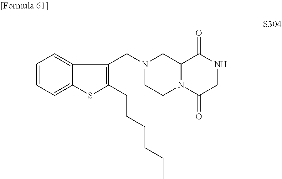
C1=CC=C2C(=C1)C(CN1CCN3C(C1)C(=O)NCC3=O)=C(CCCCCC)S2
